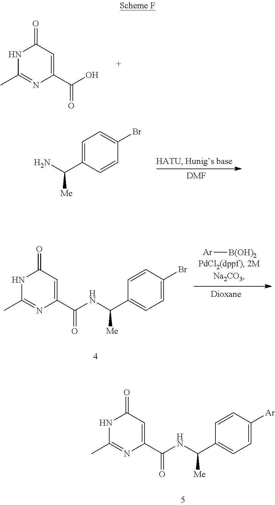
C1(C(O)=O)=CC(=O)NC(C)=N1.[DMF].C1(C(N)[Me])=CC=C(Br)C=C1.C1(C(=O)NC(C2=CC=C(Br)C=C2)[Me])=CC(=O)NC(C)=N1.[Ar][B(OH)2].C1(C(=O)NC(C2=CC=C([Ar])C=C2)[Me])=CC(=O)NC(C)=N1
